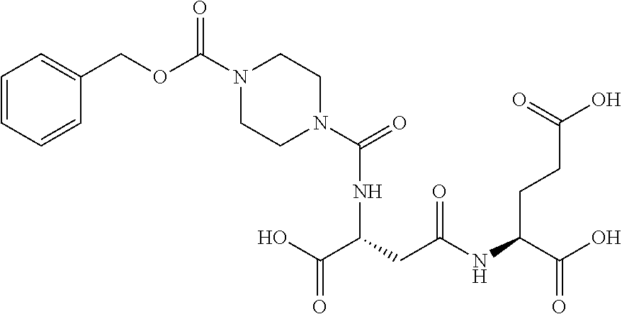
N(C(C(=O)O)CC(NC(C(O)=O)CCC(=O)O)=O)C(N1CCN(C(=O)OCC2=CC=CC=C2)CC1)=O
